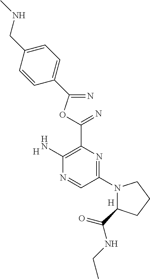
[H].C1(N2C(C(NCC)=O)CCC2)=NC(C(OC(=N)C2=CC=C(CNC)C=C2)=N)=C(N)N=C1.[H]
